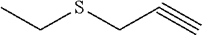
S(CC#C)CC
